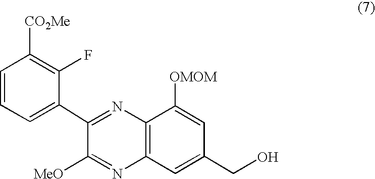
C1(C2=CC=CC([CO2Me])=C2F)=NC2=C(N=C1[MeO])C=C(CO)C=C2[OMOM]
